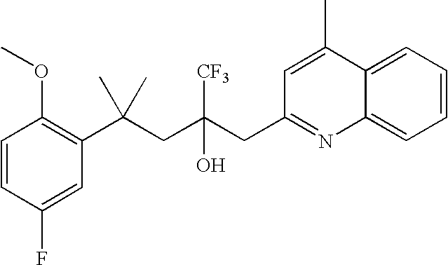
C1=CC(F)=CC(C(CC(CC2=NC3=CC=CC=C3C(C)=C2)([CF3])O)(C)C)=C1OC
